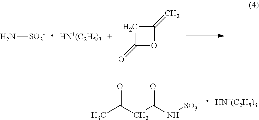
N[SO3-].[HN+(C2H5)3].C1C(=O)OC1=C.CC(CC(N[SO3-])=O)=O.[HN+(C2H5)3]
